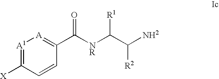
C1=CC(C(=O)[NR]C([R1])C([R2])[NH2])=[A][A1]=C1[X]
